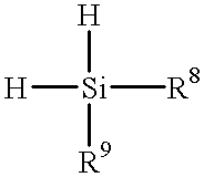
[H][Si]([H])([R9])[R8]
